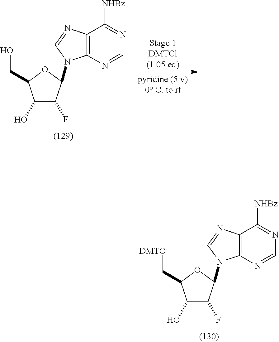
C12=C(N=CN=C1[NHBz])N(C1C(F)C(O)C(C[DMTO])O1)C=N2.C12=C(N=CN=C1[NHBz])N(C1C(F)C(O)C(CO)O1)C=N2
